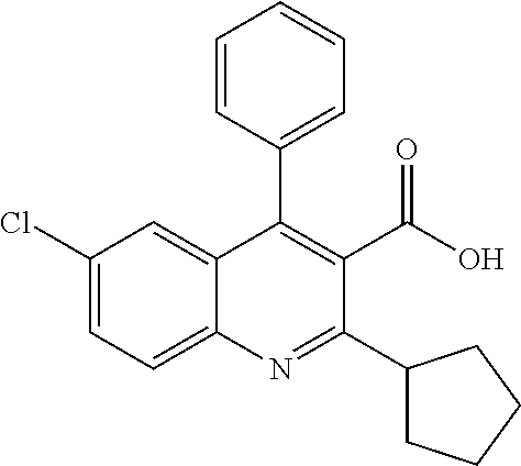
C1=CC(C2=C(C(O)=O)C(C3CCCC3)=NC3=CC=C(Cl)C=C23)=CC=C1
